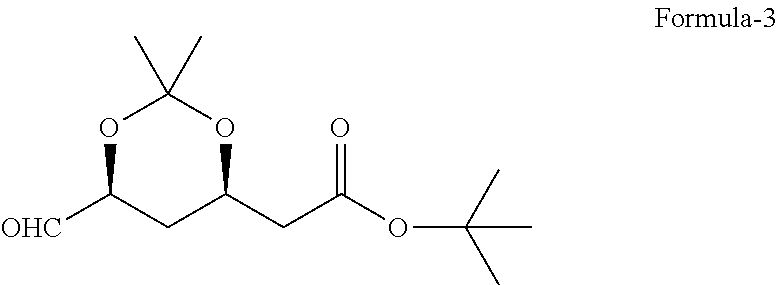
[OHC]C1CC(CC(OC(C)(C)C)=O)OC(C)(C)O1
